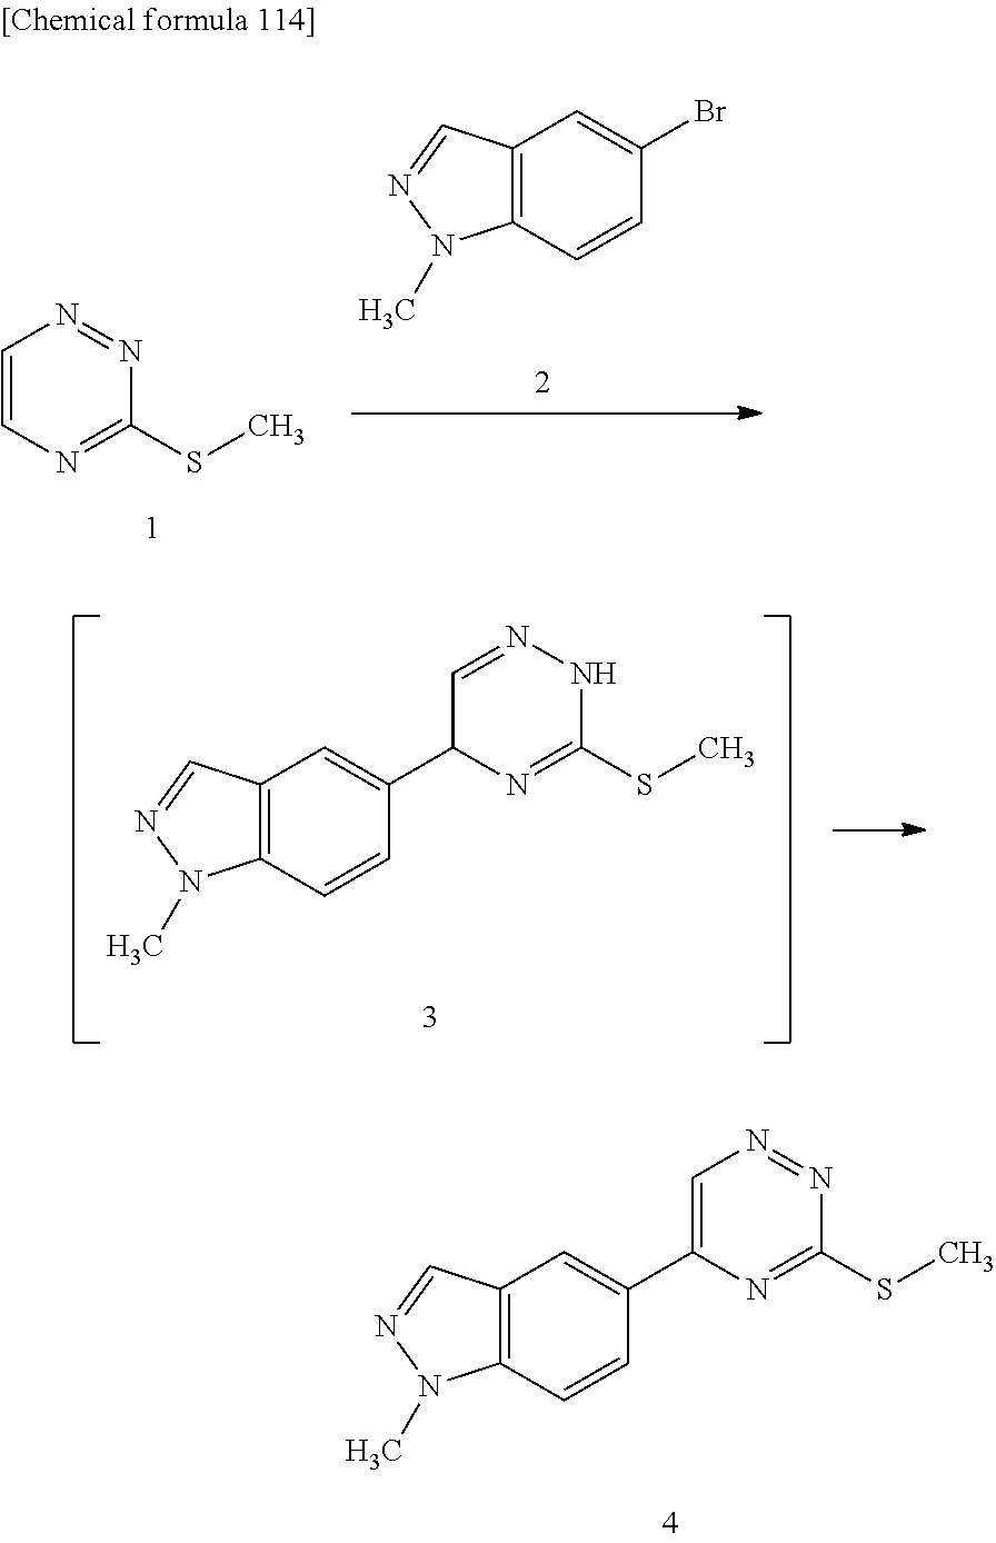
C12=C(C=CC(C3=CN=NC(SC)=N3)=C1)N(C)N=C2.C1=CN=C(SC)N=N1.C12=C(C=CC(Br)=C1)N(C)N=C2.C12=C(C=CC(C3N=C(SC)NN=C3)=C1)N(C)N=C2
